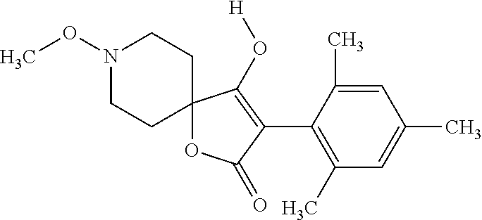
C12(CCN(OC)CC1)OC(=O)C(C1=C(C)C=C(C)C=C1C)=C2O[H]
